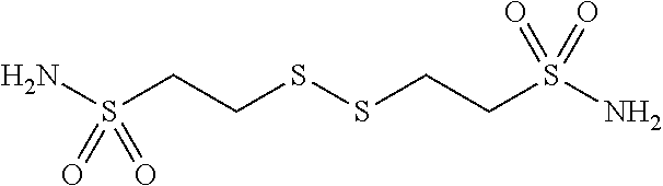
S(CCSSCCS(N)(=O)=O)(N)(=O)=O
